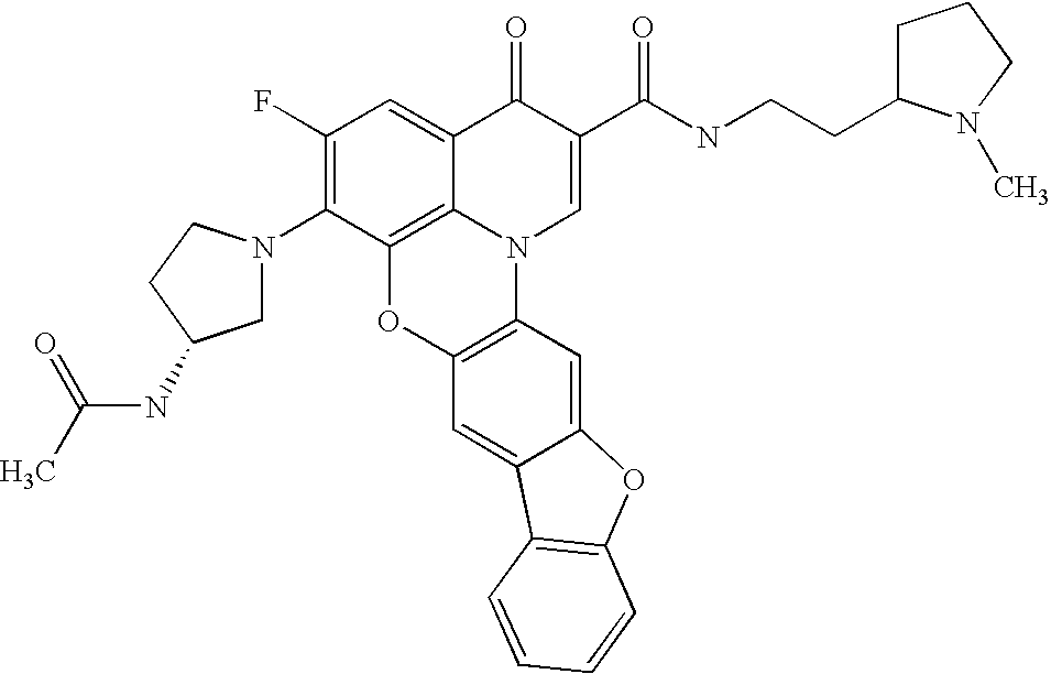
C1(F)=C(N2CC(NC(=O)C)CC2)C2=C3C(=C1)C(=O)C(C(=O)NCCC1CCCN1C)=CN3C1=C(O2)C=C2C(=C1)OC1=C2C=CC=C1
